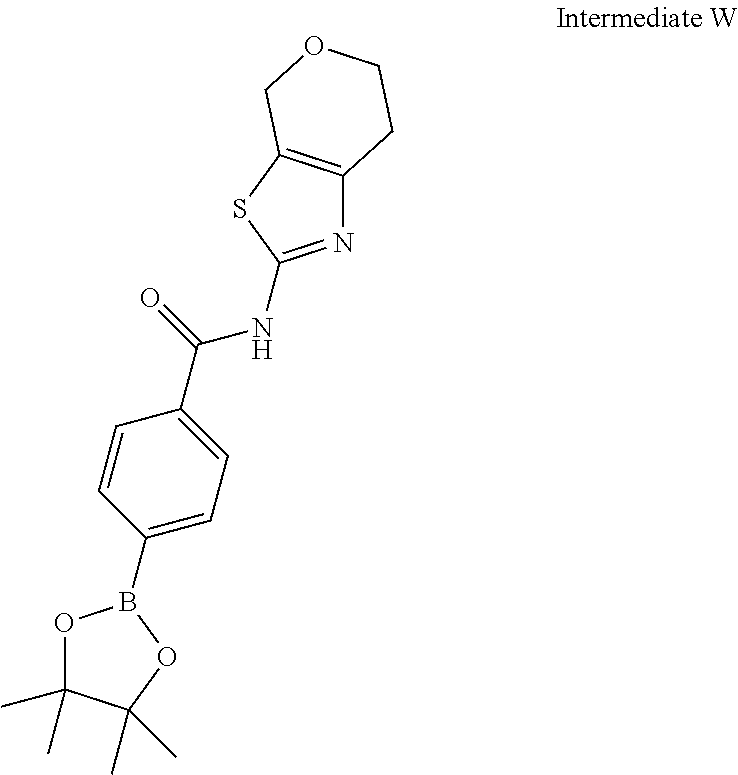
O1C(C)(C)C(C)(C)OB1C1=CC=C(C(=O)NC2=NC3=C(S2)COCC3)C=C1
